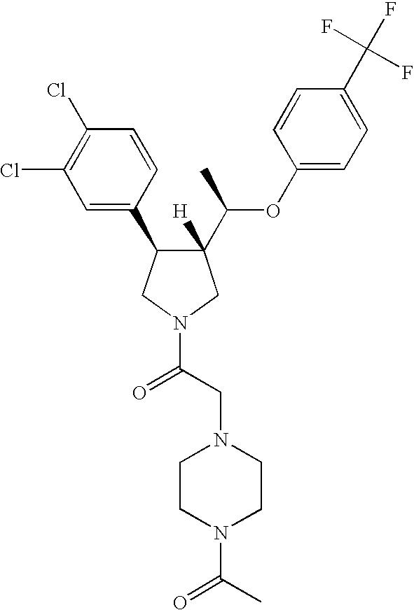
C1(C(C)OC2=CC=C(C(F)(F)F)C=C2)([H])C(C2=CC(Cl)=C(Cl)C=C2)CN(C(CN2CCN(C(=O)C)CC2)=O)C1
